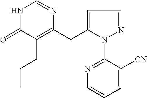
C1=C(CC2=C(CCC)C(=O)NC=N2)N(C2=NC=CC=C2[CN])N=C1
